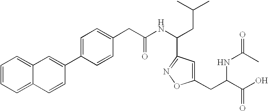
C1=CC=C2C(=C1)C=C(C1=CC=C(CC(NC(CC(C)C)C3=NOC(CC(C(O)=O)NC(C)=O)=C3)=O)C=C1)C=C2
